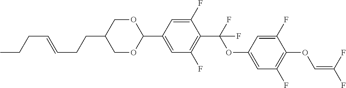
C1OC(C2=CC(F)=C(C(F)(OC3=CC(F)=C(OC=C(F)F)C(F)=C3)F)C(F)=C2)OCC1CCC=CCCC
